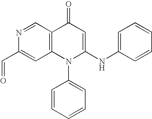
O=CC1=CC2=C(C=N1)C(=O)C=C(NC1=CC=CC=C1)N2C1=CC=CC=C1
